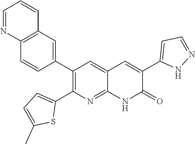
C12=C(C=C(C3=C(C4=CC=C(C)S4)N=C4C(=C3)C=C(C3=CC=NN3)C(=O)N4)C=C1)C=CC=N2
